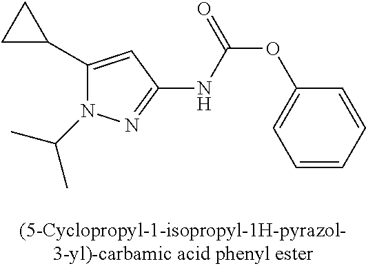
C1=CC=CC(OC(=O)NC2=NN(C(C)C)C(C3CC3)=C2)=C1
